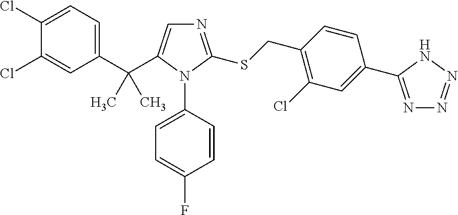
C1(C(C2=CN=C(SCC3=C(Cl)C=C(C4=NN=NN4)C=C3)N2C2=CC=C(F)C=C2)(C)C)=CC=C(Cl)C(Cl)=C1
